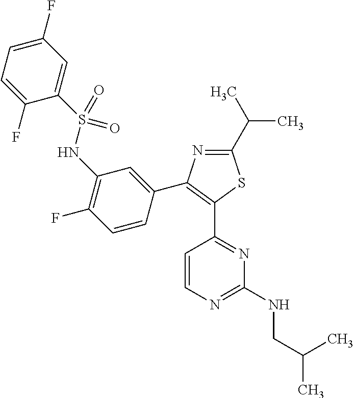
N1=C(C(C)C)SC(C2=NC(NCC(C)C)=NC=C2)=C1C1=CC(NS(C2=CC(F)=CC=C2F)(=O)=O)=C(F)C=C1
